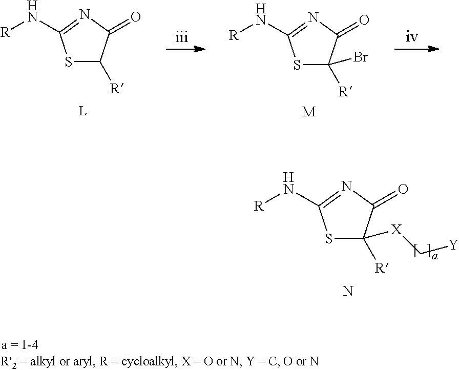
S1C([R])C(=O)N=C1N[R].S1C([R])(Br)C(=O)N=C1N[R].[M].S1C([R])([X]C[Y])C(=O)N=C1N[R].N
